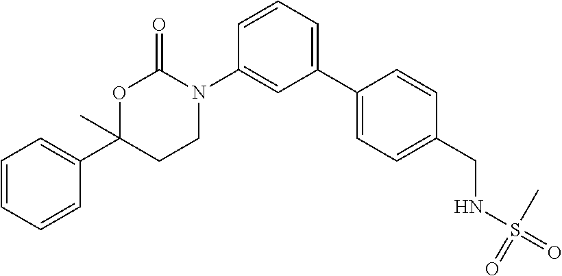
C1=CC=CC(C2(C)CCN(C3=CC(C4=CC=C(CNS(=O)(=O)C)C=C4)=CC=C3)C(=O)O2)=C1
